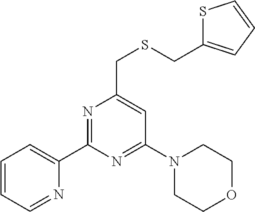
C1(C2=CC=CC=N2)=NC(CSCC2=CC=CS2)=CC(N2CCOCC2)=N1
